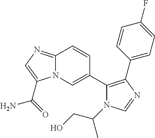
N12C(=NC=C1C(=O)N)C=CC(C1=C(C3=CC=C(F)C=C3)N=CN1C(C)CO)=C2
